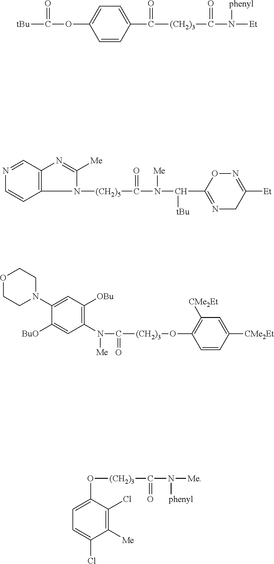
C1=CC(C([(CH2)3]C(N([phenyl])[Et])=O)=O)=CC=C1OC([tBu])=O.C12=C(C=NC=C1)N=C([Me])N2[(CH2)5]C(N(C([tBu])C1=NCC([Et])=NO1)[Me])=O.C1(N(C([(CH2)3]OC2=C([CMe2Et])C=C([CMe2Et])C=C2)=O)[Me])=C([OBu])C=C(N2CCOCC2)C([BuO])=C1.C1([Me])=C(Cl)C(O[(CH2)3]C(N([Me])[phenyl])=O)=CC=C1Cl
